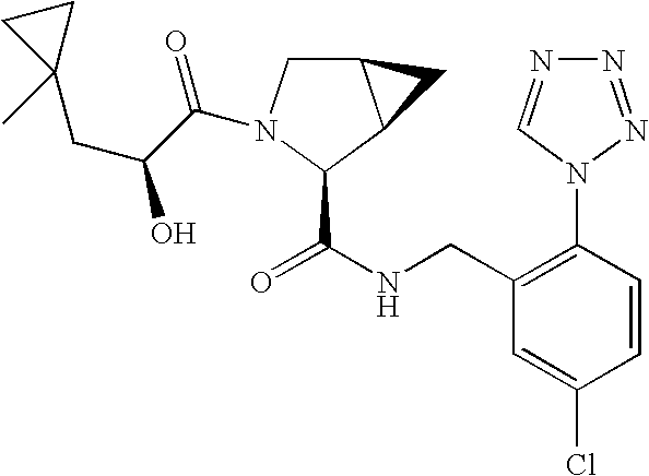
C1(CNC(=O)C2C3C(CN2C(=O)C(O)CC2(C)CC2)C3)=C(N2N=NN=C2)C=CC(Cl)=C1
